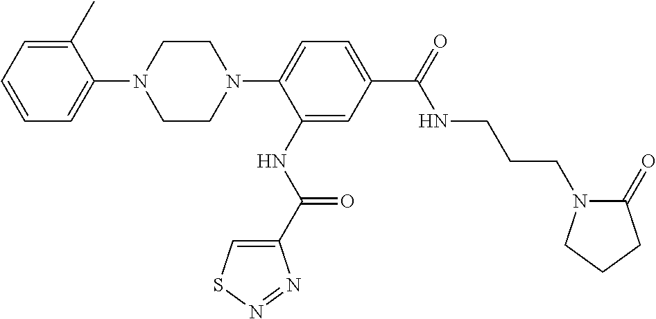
C1CN(C2=CC=C(C(=O)NCCCN3C(=O)CCC3)C=C2NC(C2=CSN=N2)=O)CCN1C1=CC=CC=C1C
